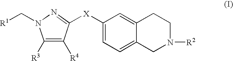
C1([X]C2=NN(C[R1])C([R3])=C2[R4])=CC=C2C(=C1)CCN([R2])C2
